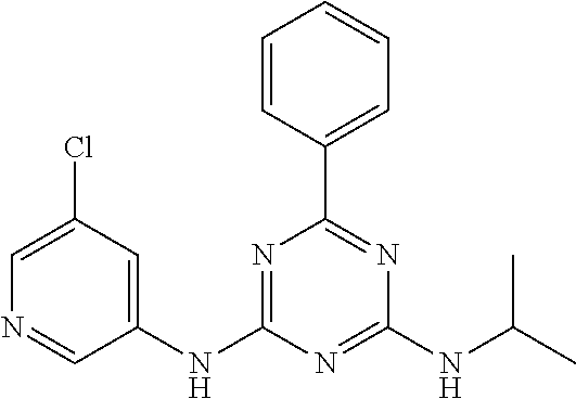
C1(NC2=NC(C3=CC=CC=C3)=NC(NC(C)C)=N2)=CC(Cl)=CN=C1
